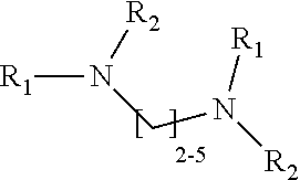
[R1]N([R2])CN([R1])[R2]
